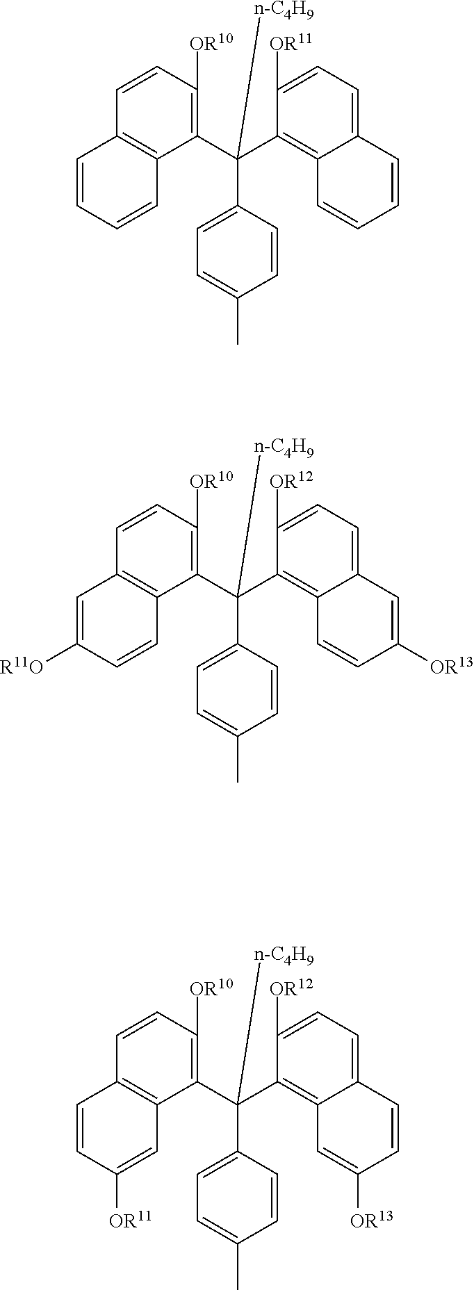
C1(C(C2=C3C(=CC=C2[OR11])C=CC=C3)(C2=CC=C(C)C=C2)[n-C4H9])=C([OR10])C=CC2=C1C=CC=C2.C1(C(C2=C3C(=CC=C2[OR12])C=C([OR13])C=C3)(C2=CC=C(C)C=C2)[n-C4H9])=C([OR10])C=CC2=C1C=CC([R11O])=C2.C1(C(C2=C3C(=CC=C2[OR12])C=CC([OR13])=C3)(C2=CC=C(C)C=C2)[n-C4H9])=C([OR10])C=CC2=C1C=C([OR11])C=C2
